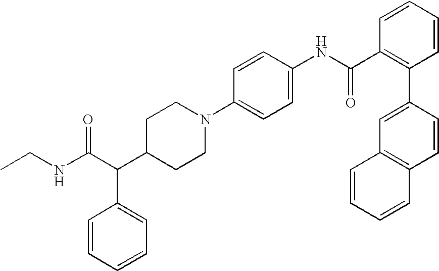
C(C(C1CCN(C2=CC=C(NC(C3=C(C4=CC5=C(C=C4)C=CC=C5)C=CC=C3)=O)C=C2)CC1)C1=CC=CC=C1)(NCC)=O
